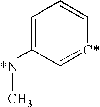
C1=C([*N]C)C=[C*]C=C1
